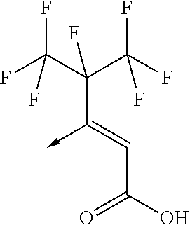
C(C(O)=O)=C(C(C(F)(F)F)(C(F)(F)F)F)->C
